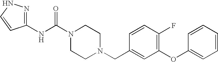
N(C(N1CCN(CC2=CC(OC3=CC=CC=C3)=C(F)C=C2)CC1)=O)C1=NNC=C1
